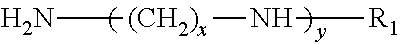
N[(CH2)x]N[R1]
